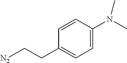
[N2]CCC1=CC=C(N(C)C)C=C1
